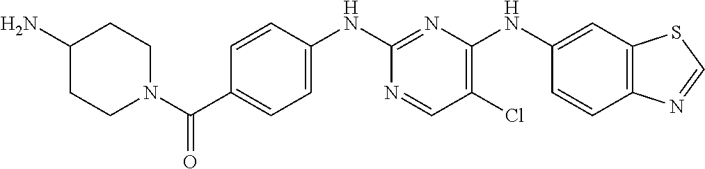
C12=C(N=CS1)C=CC(NC1=C(Cl)C=NC(NC3=CC=C(C(N4CCC(N)CC4)=O)C=C3)=N1)=C2
